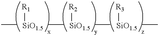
[SiO1.5][R1].[SiO1.5][R2].[SiO1.5][R3]
